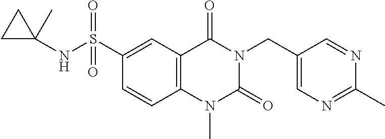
C1=CC2=C(C=C1S(NC1(C)CC1)(=O)=O)C(=O)N(CC1=CN=C(C)N=C1)C(=O)N2C
